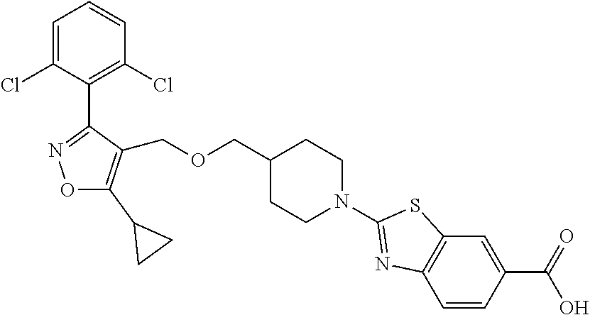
C1=C(Cl)C(C2=NOC(C3CC3)=C2COCC2CCN(C3=NC4=C(S3)C=C(C(=O)O)C=C4)CC2)=C(Cl)C=C1
